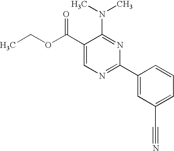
C1(C(OCC)=O)=CN=C(C2=CC(C#N)=CC=C2)N=C1N(C)C
